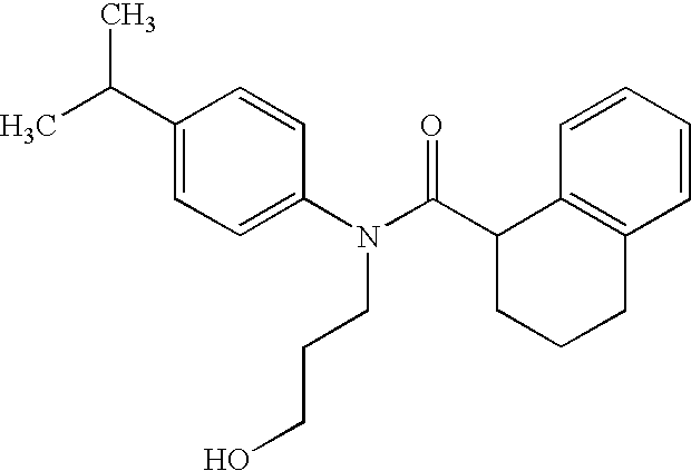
C1=CC=CC2=C1C(C(N(C1=CC=C(C(C)C)C=C1)CCCO)=O)CCC2
